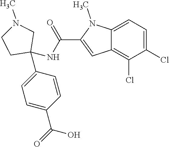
C1=C2C(=C(Cl)C(Cl)=C1)C=C(C(NC1(C3=CC=C(C(O)=O)C=C3)CN(C)CC1)=O)N2C
